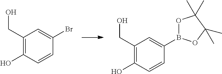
C1(CO)=C(O)C=CC(B2OC(C)(C)C(C)(C)O2)=C1.C1(CO)=C(O)C=CC(Br)=C1
